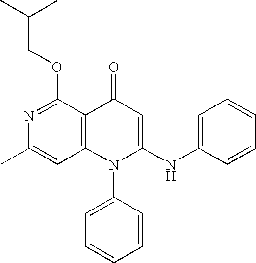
C1=C(C)N=C(OCC(C)C)C2=C1N(C1=CC=CC=C1)C(NC1=CC=CC=C1)=CC2=O
